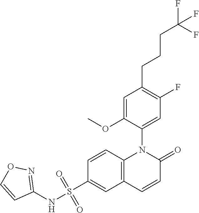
C1=C(OC)C(N2C3=C(C=CC2=O)C=C(S(NC2=NOC=C2)(=O)=O)C=C3)=CC(F)=C1CCCC(F)(F)F
